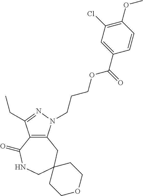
C12=C(N(CCCOC(C3=CC(Cl)=C(OC)C=C3)=O)N=C1CC)CC1(CNC2=O)CCOCC1
